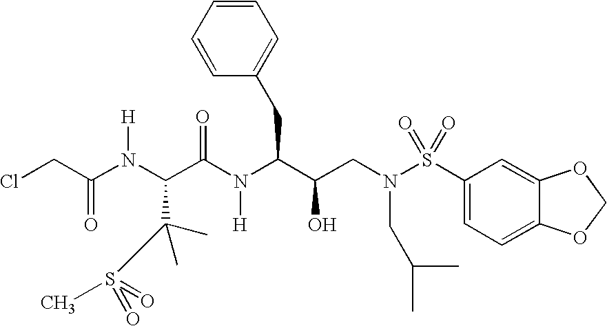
N(C(C(C)(C)S(C)(=O)=O)C(=O)N([H])C(C(O)CN(S(=O)(=O)C1=CC=C2C(=C1)OCO2)CC(C)C)CC1=CC=CC=C1)([H])C(=O)CCl
